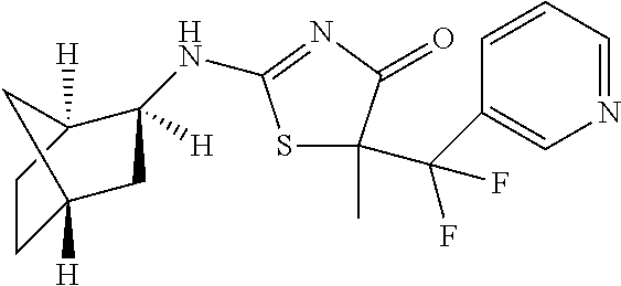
C1C2([H])CC(NC3=NC(=O)C(C(F)(F)C4=CN=CC=C4)(C)S3)([H])C([H])(C1)C2
